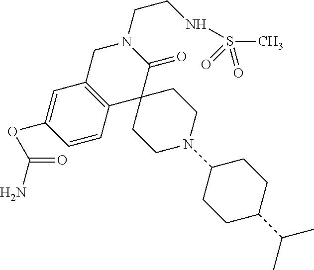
C1C2=C(C3(C(=O)N1CCNS(C)(=O)=O)CCN(C1CCC(C(C)C)CC1)CC3)C=CC(OC(N)=O)=C2
